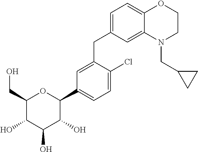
C1(CO)C(O)C(O)C(O)C(C2=CC=C(Cl)C(CC3=CC=C4C(=C3)N(CC3CC3)CCO4)=C2)O1
